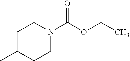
C1C(C)CCN(C(OCC)=O)C1
